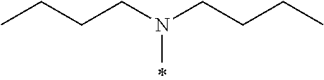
C(CCC)N(CCCC)C
